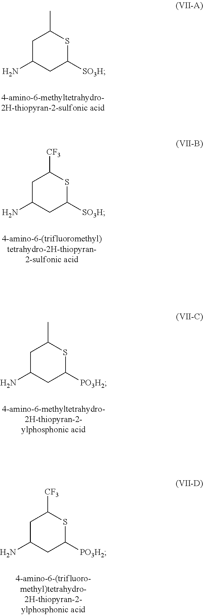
C1C(N)CC([SO3H])SC1C.C1C(N)CC([SO3H])SC1[CF3].C1C(N)CC([PO3H2])SC1C.C1C(N)CC([PO3H2])SC1[CF3]
